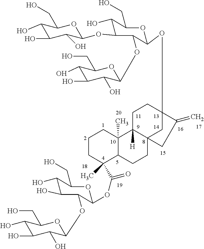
C1CC(C(=O)OC2C(OC3C(O)C(O)C(O)C(CO)O3)C(O)C(O)C(CO)O2)(C)C2C(C)(C1)C1([H])C3(CC2)CC(OC2OC(CO)C(O)C(OC4OC(CO)C(O)C(O)C4O)C2OC2C(O)C(O)C(O)C(CO)O2)(CC1)C(=C)C3
